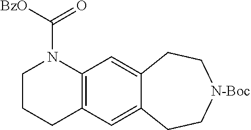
C1CCC2=C(N1C([BzO])=O)C=C1C(=C2)CC[N-Boc]CC1
